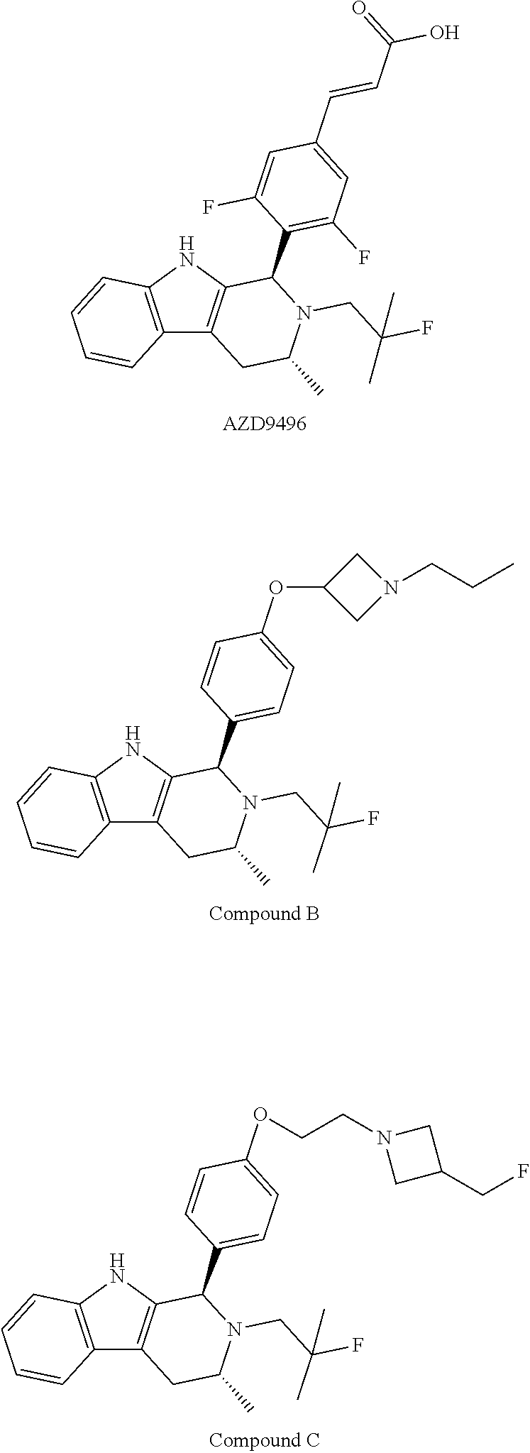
C12=C(NC3=C1CC(C)N(CC(F)(C)C)C3C1=C(F)C=C(C=CC(=O)O)C=C1F)C=CC=C2.C12=C(NC3=C1CC(C)N(CC(F)(C)C)C3C1=CC=C(OC3CN(CCC)C3)C=C1)C=CC=C2.C12=C(NC3=C1CC(C)N(CC(F)(C)C)C3C1=CC=C(OCCN3CC(CF)C3)C=C1)C=CC=C2
